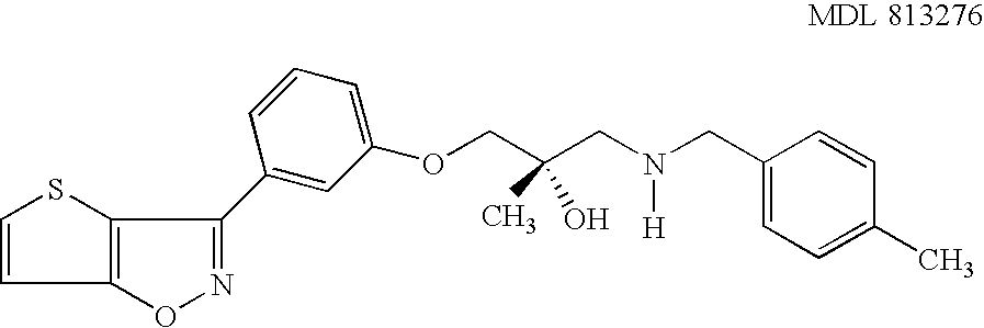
O1N=C(C2=CC(OCC(CN(CC3=CC=C(C)C=C3)[H])(C)O)=CC=C2)C2=C1C=CS2
